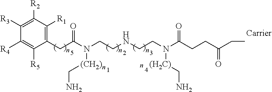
C1(CC(N(CCNCCN(C(CCC(CC)=O)=O)[(H2C)]CN)[(CH2)n]CN)=O)=C([R1])C([R2])=C([R3])C([R4])=C1[R5]
